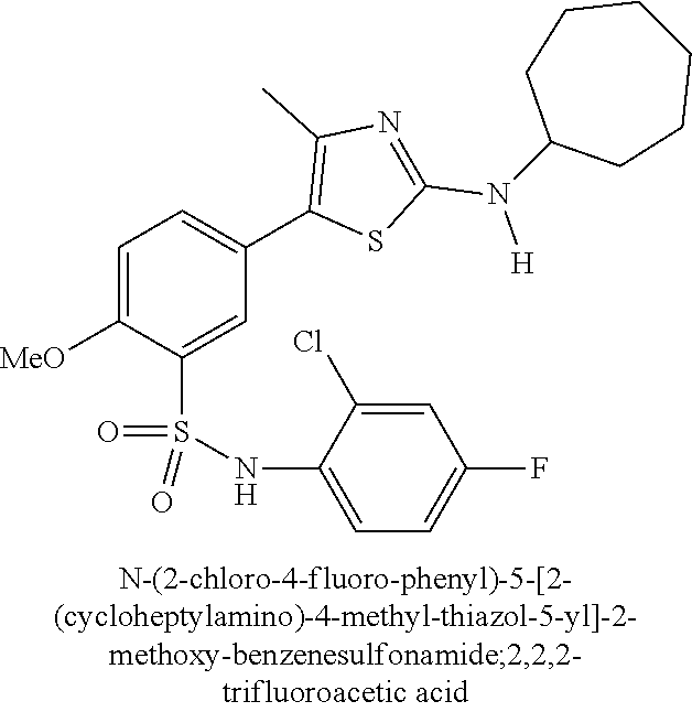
C1=C([MeO])C(S(NC2=CC=C(F)C=C2Cl)(=O)=O)=CC(C2=C(C)N=C(N([H])C3CCCCCC3)S2)=C1
